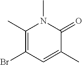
C1(C)=C(Br)C=C(C)C(=O)N1C
